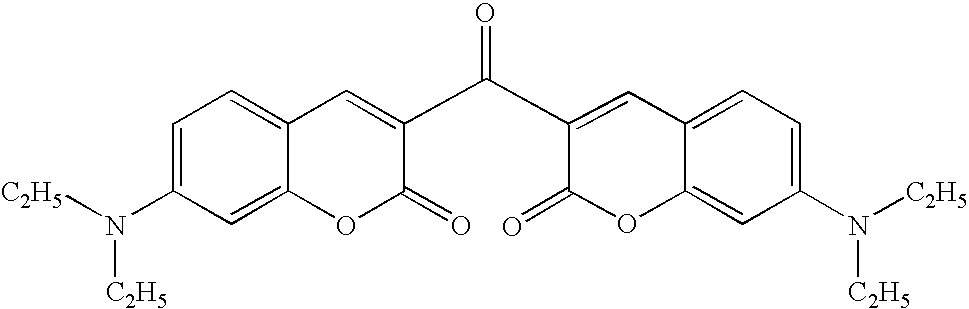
C1=C(N([C2H5])[C2H5])C=C2C(=C1)C=C(C(C1=CC3=CC=C(N([C2H5])[C2H5])C=C3OC1=O)=O)C(=O)O2
